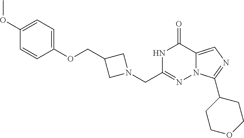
N1C(CN2CC(COC3=CC=C(OC)C=C3)C2)=NN2C(=CN=C2C2CCOCC2)C1=O
